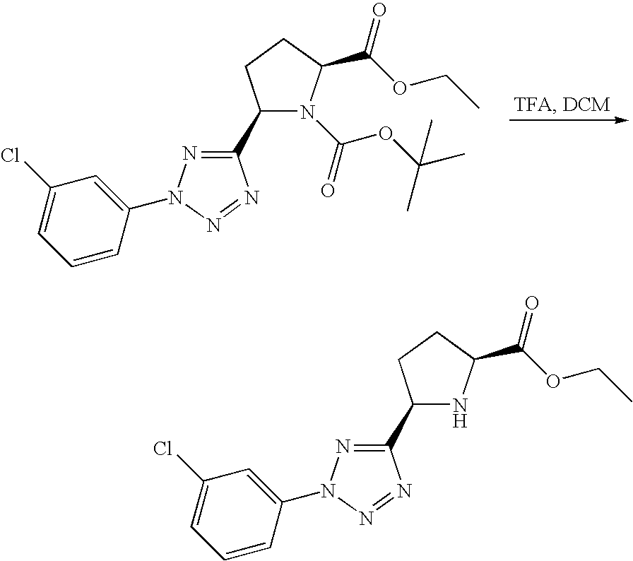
C1(C2=NN(C3=CC(Cl)=CC=C3)N=N2)CCC(C(OCC)=O)N1C(OC(C)(C)C)=O.C1(C2=NN(C3=CC(Cl)=CC=C3)N=N2)CCC(C(OCC)=O)N1
